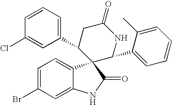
C1(C2CC(=O)NC(C3=CC=CC=C3C)C23C2=CC=C(Br)C=C2NC3=O)=CC=CC(Cl)=C1
